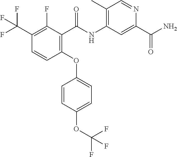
C1(C(F)(F)F)=C(F)C(C(NC2=C(C)C=NC(C(N)=O)=C2)=O)=C(OC2=CC=C(OC(F)(F)F)C=C2)C=C1
